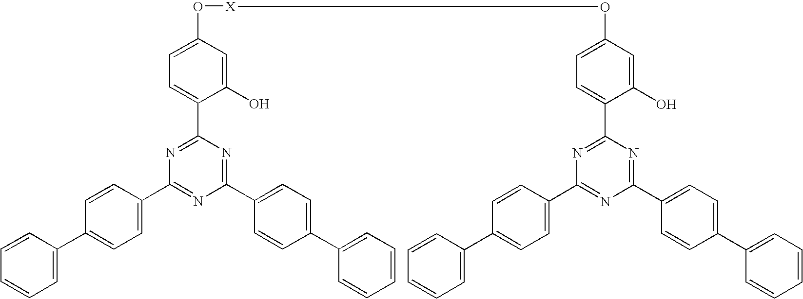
C1=C(C2=CC=C(C3=NC(C4=CC=C(C5=CC=CC=C5)C=C4)=NC(C4=CC=C(O[X]OC5=CC=C(C6=NC(C7=CC=C(C8=CC=CC=C8)C=C7)=NC(C7=CC=C(C8=CC=CC=C8)C=C7)=N6)C(O)=C5)C=C4O)=N3)C=C2)C=CC=C1
